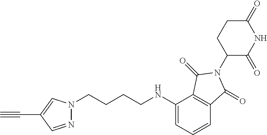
C1(=O)CCC(N2C(=O)C3=C(C(NCCCCN4N=CC(C#C)=C4)=CC=C3)C2=O)C(=O)N1
